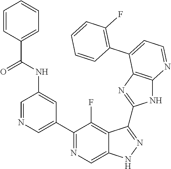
C1=NC=C(C2=NC=C3C(=C2F)C(C2=NC4=C(N2)N=CC=C4C2=C(F)C=CC=C2)=NN3)C=C1NC(=O)C1=CC=CC=C1
